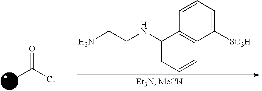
O=C(Cl)C.C1(NCCN)=CC=CC2=C1C=CC=C2[SO3H]
